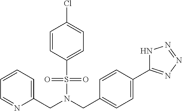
C(N(S(=O)(=O)C1=CC=C(Cl)C=C1)CC1=CC=C(C2=NN=NN2)C=C1)C1=CC=CC=N1
